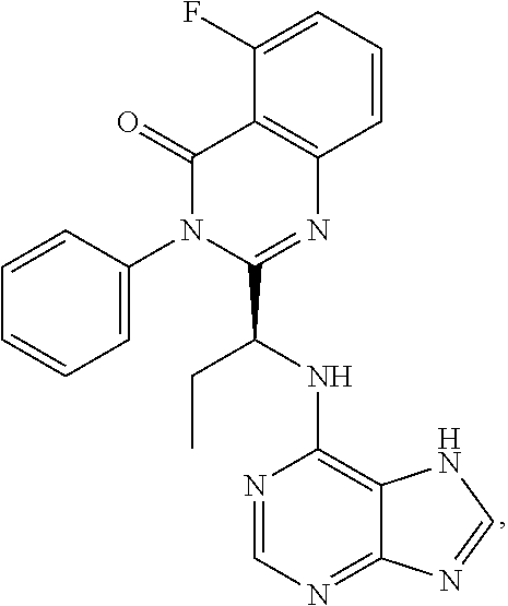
C1(F)=CC=CC2=C1C(=O)N(C1=CC=CC=C1)C(C(NC1=C3C(=NC=N1)N=CN3)CC)=N2
